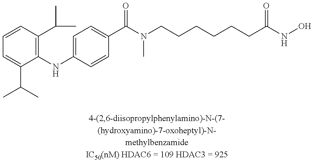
C1=CC(C(C)C)=C(NC2=CC=C(C(N(CCCCCCC(NO)=O)C)=O)C=C2)C(C(C)C)=C1
